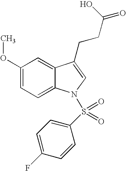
C12=CC(OC)=CC=C1N(S(C1=CC=C(F)C=C1)(=O)=O)C=C2CCC(O)=O
